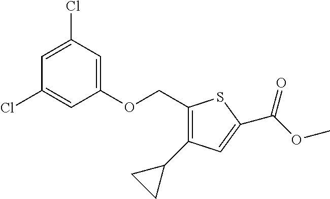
S1C(COC2=CC(Cl)=CC(Cl)=C2)=C(C2CC2)C=C1C(=O)OC
